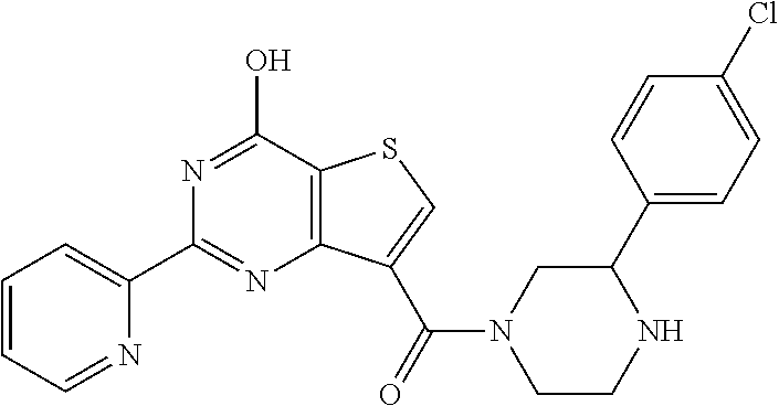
C1=CC=NC(C2=NC3=C(C(O)=N2)SC=C3C(=O)N2CC(C3=CC=C(Cl)C=C3)NCC2)=C1
